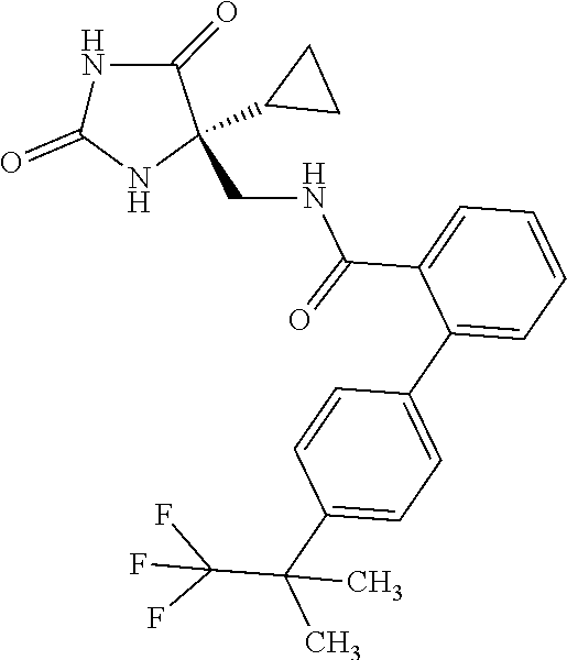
C1(=O)NC(CNC(C2=CC=CC=C2C2=CC=C(C(C)(C(F)(F)F)C)C=C2)=O)(C2CC2)C(=O)N1
